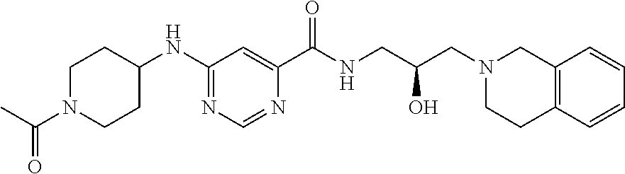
C1(NC2CCN(C(C)=O)CC2)=NC=NC(C(=O)NCC(O)CN2CCC3=C(C2)C=CC=C3)=C1
